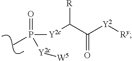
O=P([Y2c]C([R])C(=O)[Y2][Ry])(C)[Y2c][W5]
